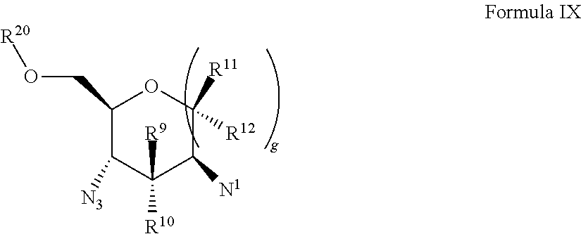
C1(CO[R20])C([N3])C([R10])([R9])C([N1])C([R12])([R11])O1
